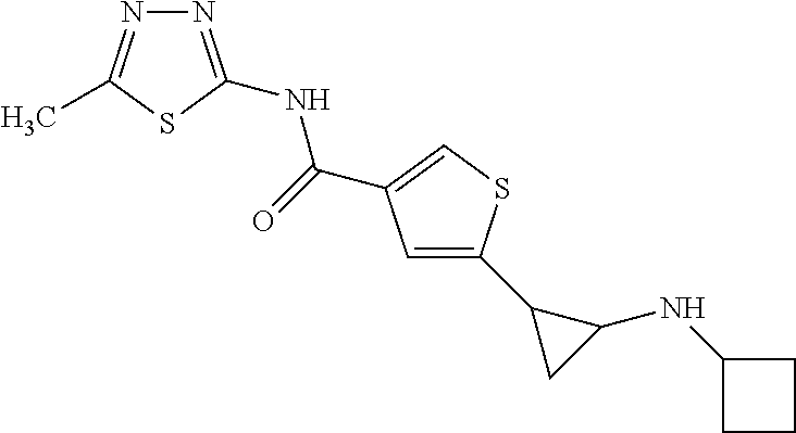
C1=C(C2CC2NC2CCC2)SC=C1C(=O)NC1=NN=C(C)S1
